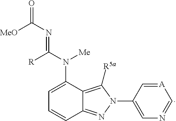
C1=C(N(C([R])=NC(=O)[MeO])[Me])C2=C([R5a])N(C3=CN=C[A]=C3)N=C2C=C1
